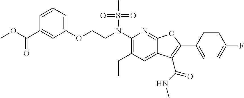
C1(N(CCOC2=CC=CC(C(OC)=O)=C2)S(C)(=O)=O)=C(CC)C=C2C(=N1)OC(C1=CC=C(F)C=C1)=C2C(NC)=O
